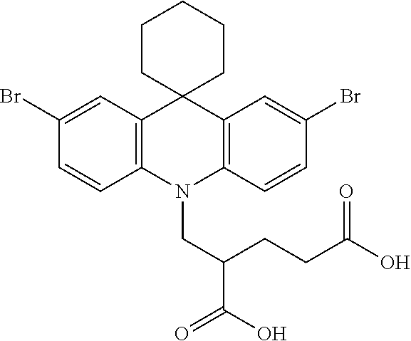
C1(Br)=CC2=C(C=C1)N(CC(C(O)=O)CCC(O)=O)C1=C(C=C(Br)C=C1)C21CCCCC1
